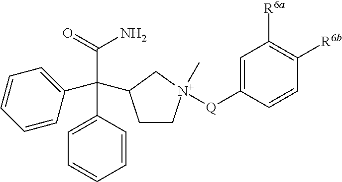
C(C1=CC=CC=C1)(C1=CC=CC=C1)(C1CC[N+]([Q]C2=CC([R6a])=C([R6b])C=C2)(C)C1)C(=O)N
